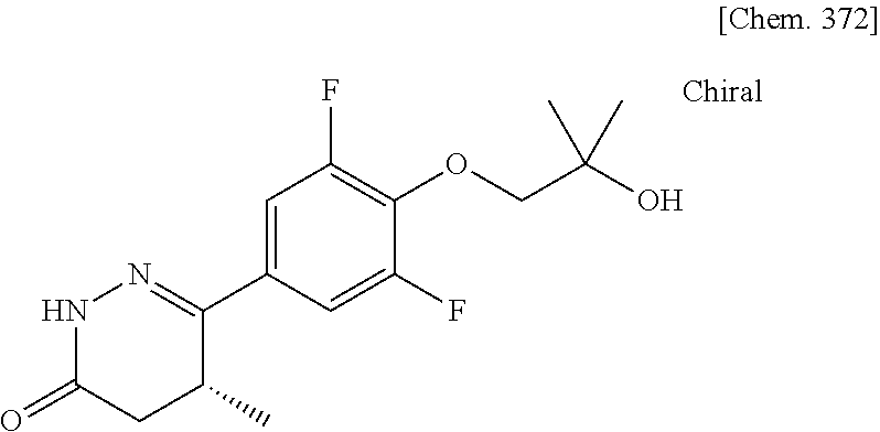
N1C(=O)CC(C)C(C2=CC(F)=C(OCC(O)(C)C)C(F)=C2)=N1
